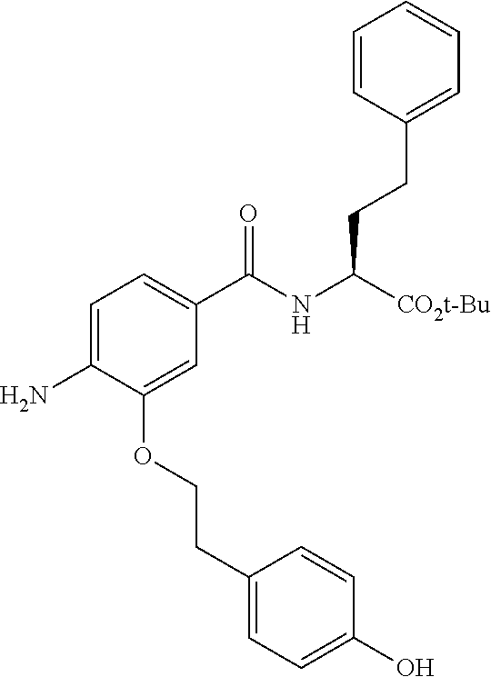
C1=CC(CCC(NC(C2=CC=C(N)C(OCCC3=CC=C(O)C=C3)=C2)=O)[CO2t-Bu])=CC=C1
